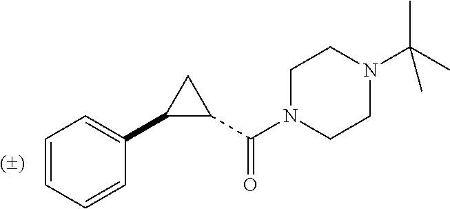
C1=CC=CC(C2C(C(N3CCN(C(C)(C)C)CC3)=O)C2)=C1
